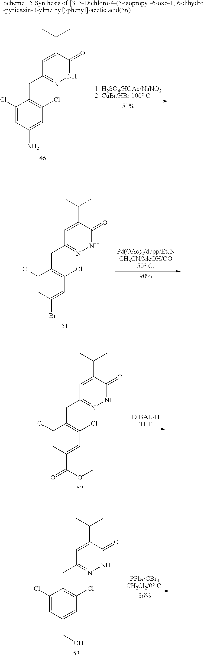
C1(Cl)=CC(C(=O)OC)=CC(Cl)=C1CC1=NNC(=O)C(C(C)C)=C1.C1(Cl)=CC(CO)=CC(Cl)=C1CC1=NNC(=O)C(C(C)C)=C1.C1(Cl)=CC(N)=CC(Cl)=C1CC1=NNC(=O)C(C(C)C)=C1.C1(Cl)=CC(Br)=CC(Cl)=C1CC1=NNC(=O)C(C(C)C)=C1
